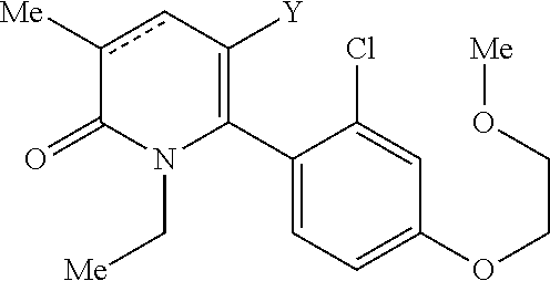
C1(C2=C([Y])cc([Me])C(=O)N2C[Me])=CC=C(OCCO[Me])C=C1Cl
